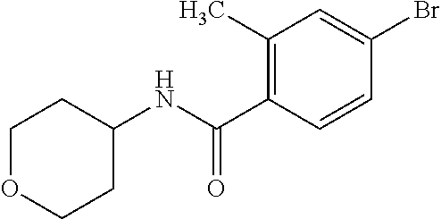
C1OCCC(NC(=O)C2=C(C)C=C(Br)C=C2)C1
